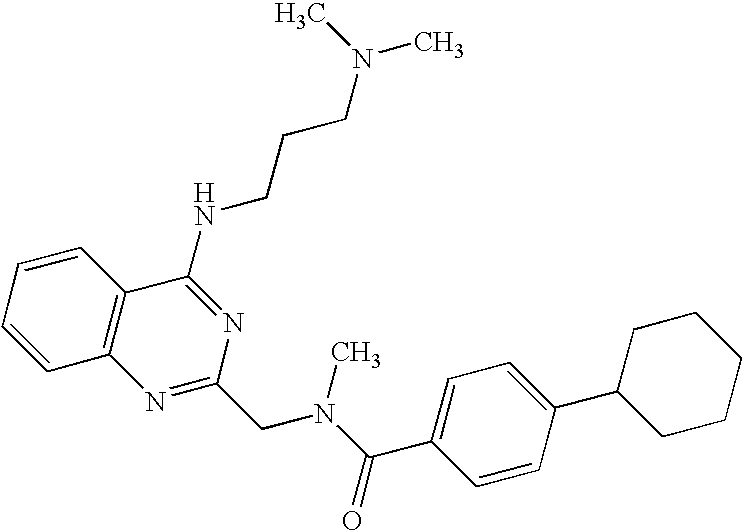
C1=CC=CC2=C1N=C(CN(C(=O)C1=CC=C(C3CCCCC3)C=C1)C)N=C2NCCCN(C)C
